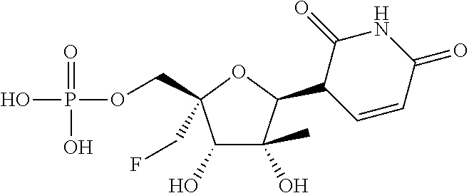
C1(O)C(O)(C)C(C2C=CC(=O)NC2=O)OC1(CF)COP(O)(=O)O
